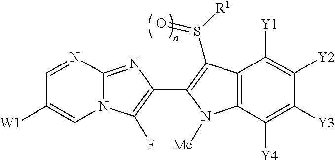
C1=NC2=NC(C3=C(S(=O)[R1])C4=C(C([Y4])=C([Y3])C([Y2])=C4[Y1])N3[Me])=C(F)N2C=C1[W1]
